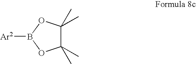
C1(C)(C)C(C)(C)OB([Ar2])O1
